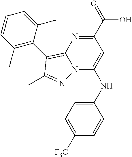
N(C1=CC(C(O)=O)=NC2=C(C3=C(C)C=CC=C3C)C(C)=NN12)C1=CC=C([F3C])C=C1
